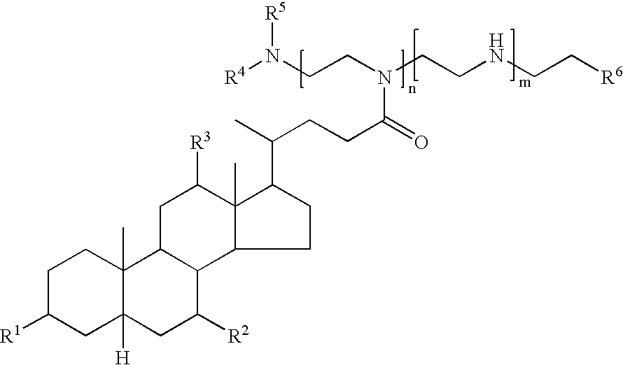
[R4]N(CCN(CCNCC[R6])C(CCC(C)C1C2(C)C(CC1)C1C(CC2[R3])C2(C)C([H])(CC1[R2])CC([R1])CC2)=O)[R5]
